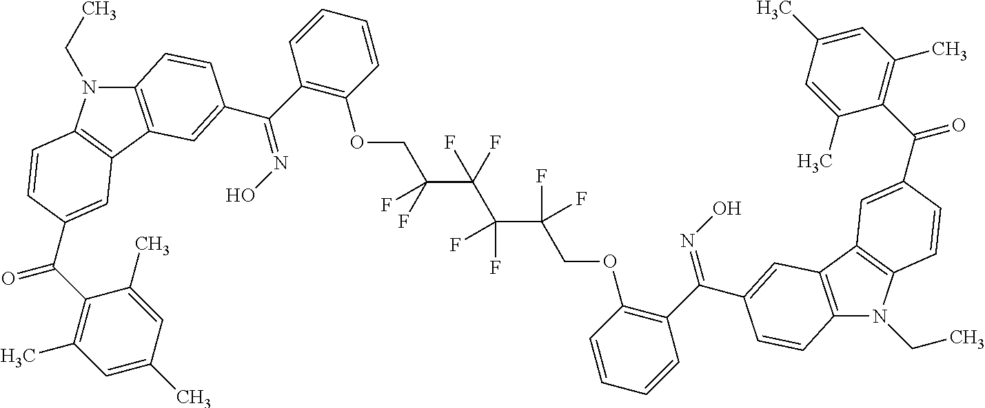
C12=C(C3=C(N1CC)C=CC(C(C1=C(C)C=C(C)C=C1C)=O)=C3)C=C(C(C1=C(OCC(C(C(C(COC3=C(C(C4=CC5=C(N(CC)C6=C5C=C(C(C5=C(C)C=C(C)C=C5C)=O)C=C6)C=C4)=NO)C=CC=C3)(F)F)(F)F)(F)F)(F)F)C=CC=C1)=NO)C=C2
